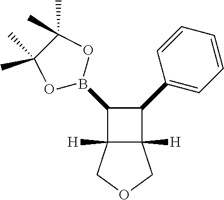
C1(B2OC(C)(C)C(C)(C)O2)C2([H])C([H])(C1C1=CC=CC=C1)COC2
